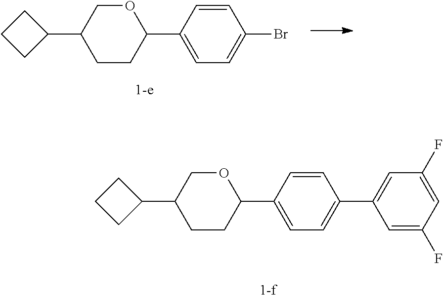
C1CCC1C1CCC(C2=CC=C(Br)C=C2)OC1.C1CCC1C1CCC(C2=CC=C(C3=CC(F)=CC(F)=C3)C=C2)OC1
